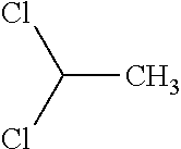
C(C)(Cl)Cl
